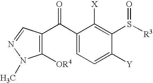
C1(C(C2=C([OR4])N(C)N=C2)=O)=CC=C([Y])C(S([R3])=O)=C1[X]
